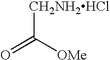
[CH2NH2HCl]C([OMe])=O
